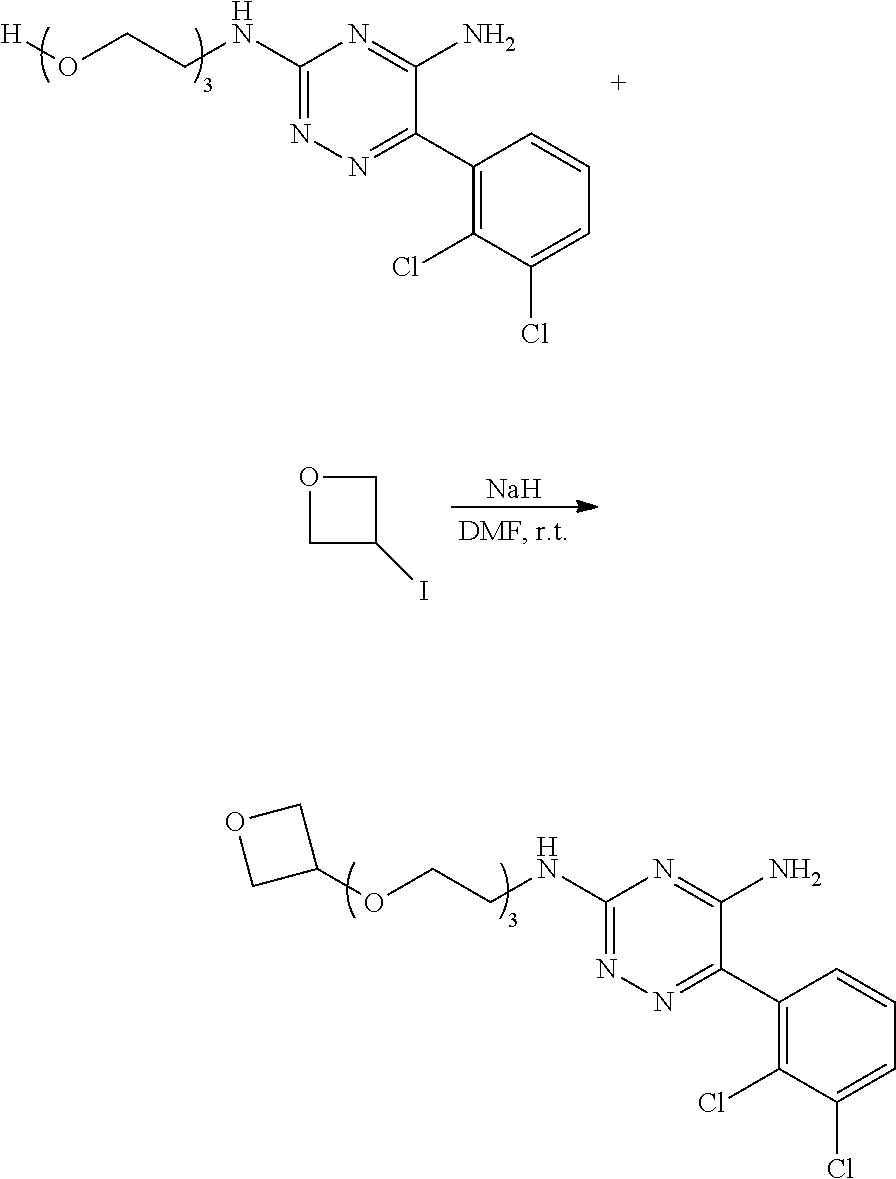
C1(OCCNC2=NN=C(C3=C(Cl)C(Cl)=CC=C3)C(N)=N2)COC1.[H]OCCNC1=NN=C(C2=C(Cl)C(Cl)=CC=C2)C(N)=N1.[Na].O1CC(I)C1
